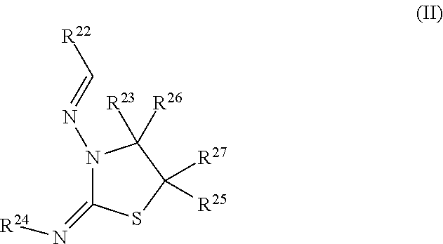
N1(N=C[R22])C(=N[R24])SC([R27])([R25])C1([R26])[R23]
